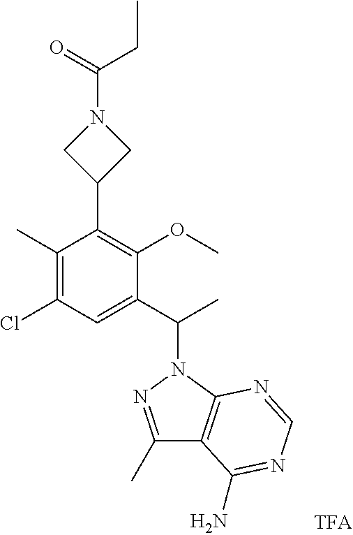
C1(C)=C(Cl)C=C(C(C)N2N=C(C)C3=C2N=CN=C3N)C(OC)=C1C1CN(C(CC)=O)C1
